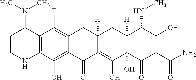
C12=C(O)C3=C(C(F)=C1CC1([H])C(=C(O)C4(O)C([H])(C1)C(NC)C(O)=C(C(N)=O)C4=O)C2=O)C(N(C)C)CCN3
